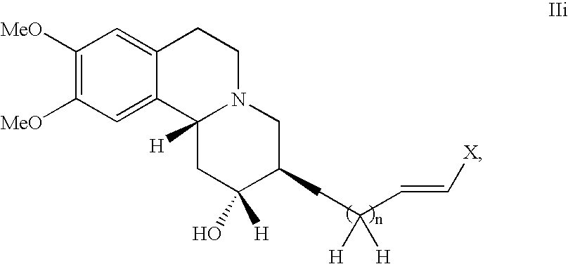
C12=CC([MeO])=C([MeO])C=C1CCN1C2([H])CC([H])(O)C(CC(C=C[X])([H])[H])C1
